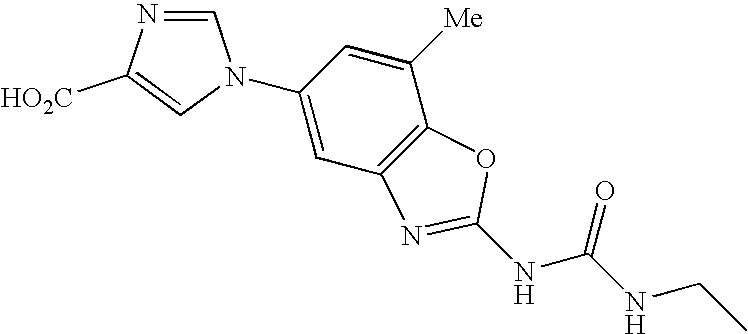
C1(N2C=NC([HO2C])=C2)=CC2=C(C([Me])=C1)OC(NC(NCC)=O)=N2
